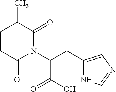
C1(CC(N2C(=O)C(C)CCC2=O)C(O)=O)=CN=CN1
